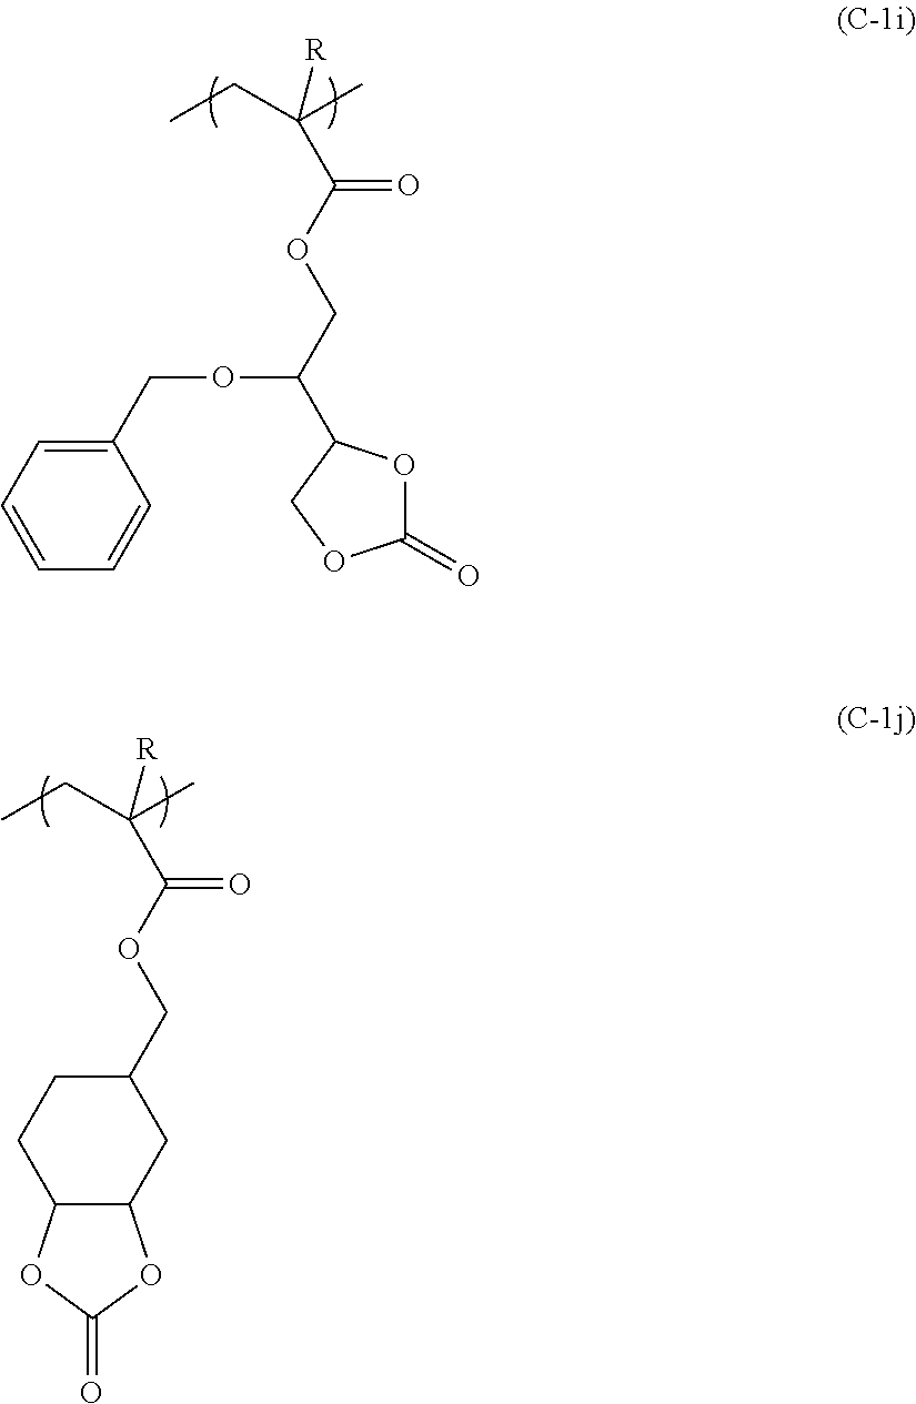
C(OC(C([R])(C)CC)=O)C(OCC1=CC=CC=C1)C1OC(=O)OC1.C(OC(C([R])(C)CC)=O)C1CCC2C(C1)OC(=O)O2
